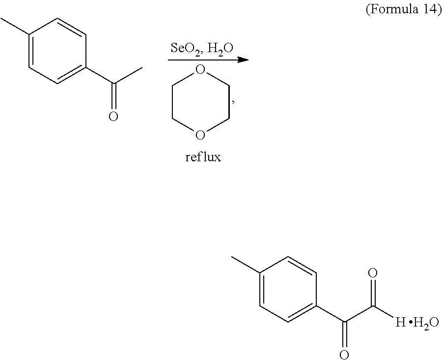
C1COCCO1.C1(C)=CC=C(C(C)=O)C=C1.C1(C)=CC=C(C(C([H])=O)=O)C=C1.O
